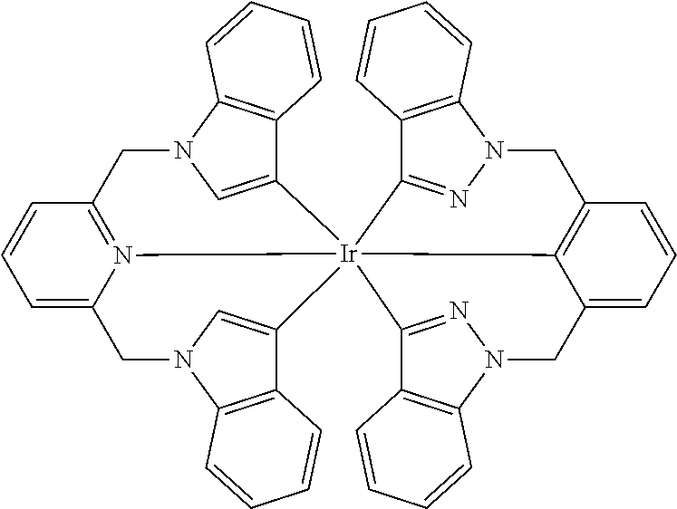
C1=C2N3=C(C=C1)CN1C4=C(C(=C1)[Ir]315(C3=CN(C2)C2=C3C=CC=C2)C2=C(C=CC=C2CN2N=C1C1=C2C=CC=C1)CN1C2=C(C5=N1)C=CC=C2)C=CC=C4
